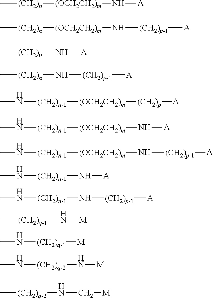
C[(CH2)n][(OCH2CH2)m]N[A].C[(CH2)n][(OCH2CH2)m]N[(CH2)p-1][A].C[(CH2)n]N[A].C[(CH2)n]N[(CH2)p-1][A].CN[(CH2)n-1][(OCH2CH2)m][(CH2)p][A].CN[(CH2)n-1][(OCH2CH2)m]N[A].CN[(CH2)n-1][(OCH2CH2)m]N[(CH2)p-1][A].CN[(CH2)n-1]N[A].CN[(CH2)n-1]N[(CH2)p-1][A].C[(CH2)q-1]N[M].CN[(CH2)q-1][M].CN[(CH2)q-2]N[M].C[(CH2)q-2]NC[M]
